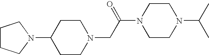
C1CCN(C2CCN(CC(N3CCN(C(C)C)CC3)=O)CC2)C1
